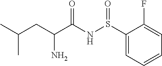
S(NC(C(CC(C)C)N)=O)(=O)C1=CC=CC=C1F
